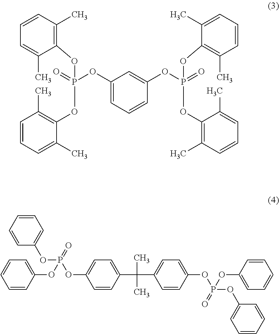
C1=CC(C)=C(OP(OC2=C(C)C=CC=C2C)(=O)OC2=CC=CC(OP(OC3=C(C)C=CC=C3C)(OC3=C(C)C=CC=C3C)=O)=C2)C(C)=C1.C1=CC=CC(OP(OC2=CC=CC=C2)(OC2=CC=C(C(C)(C)C3=CC=C(OP(OC4=CC=CC=C4)(OC4=CC=CC=C4)=O)C=C3)C=C2)=O)=C1
